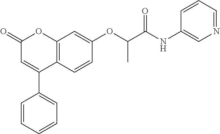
C12=C(C=CC(OC(C(NC3=CN=CC=C3)=O)C)=C1)C(C1=CC=CC=C1)=CC(=O)O2
